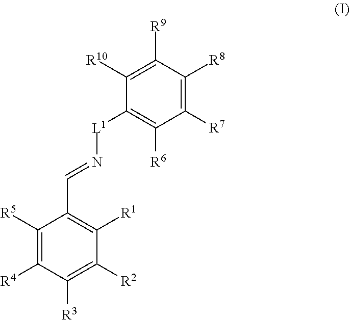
C1([R5])=C([R4])C([R3])=C([R2])C([R1])=C1C=N[L1]C1=C([R6])C([R7])=C([R8])C([R9])=C1[R10]
